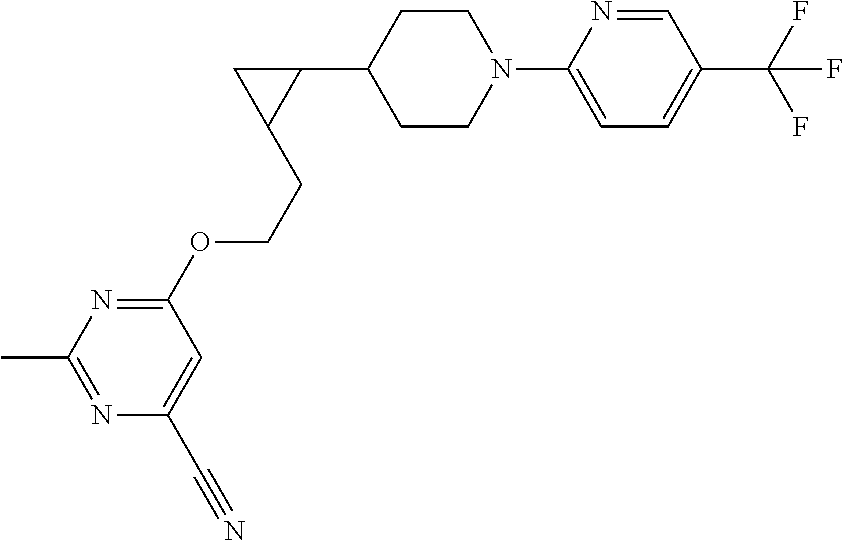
C1CN(C2=CC=C(C(F)(F)F)C=N2)CCC1C1CC1CCOC1=NC(C)=NC(C#N)=C1
